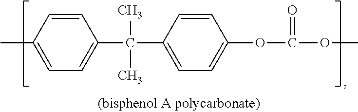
C1=CC(C)=CC=C1C(C)(C)C1=CC=C(OC(OC)=O)C=C1
